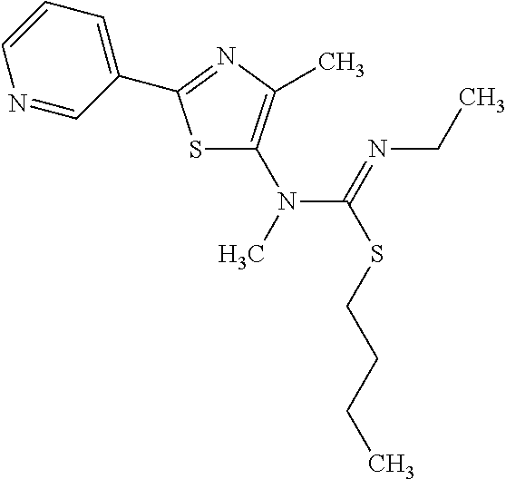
S1C(N(C)C(SCCCC)=NCC)=C(C)N=C1C1=CC=CN=C1
